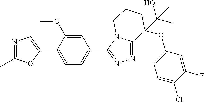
N1=C(C)OC(C2=CC=C(C3=NN=C4N3CCCC4(OC3=CC=C(Cl)C(F)=C3)C(O)(C)C)C=C2OC)=C1
